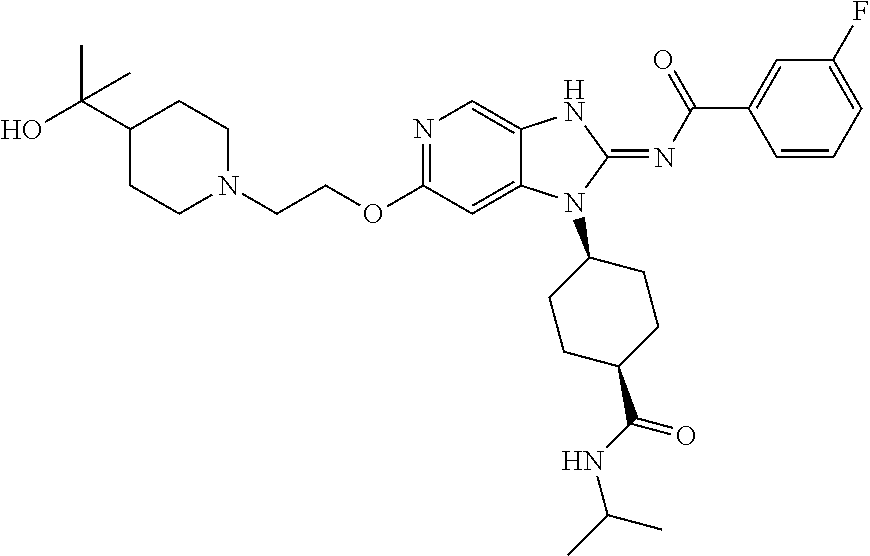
OC(C1CCN(CCOC2=NC=C3C(=C2)N(C2CCC(C(=O)NC(C)C)CC2)C(=NC(C2=CC(F)=CC=C2)=O)N3)CC1)(C)C
